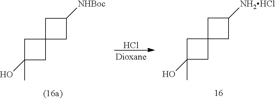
Cl.C1C2(CC1[NH2HCl])CC(O)(C)C2.C1C2(CC1[NHBoc])CC(O)(C)C2
